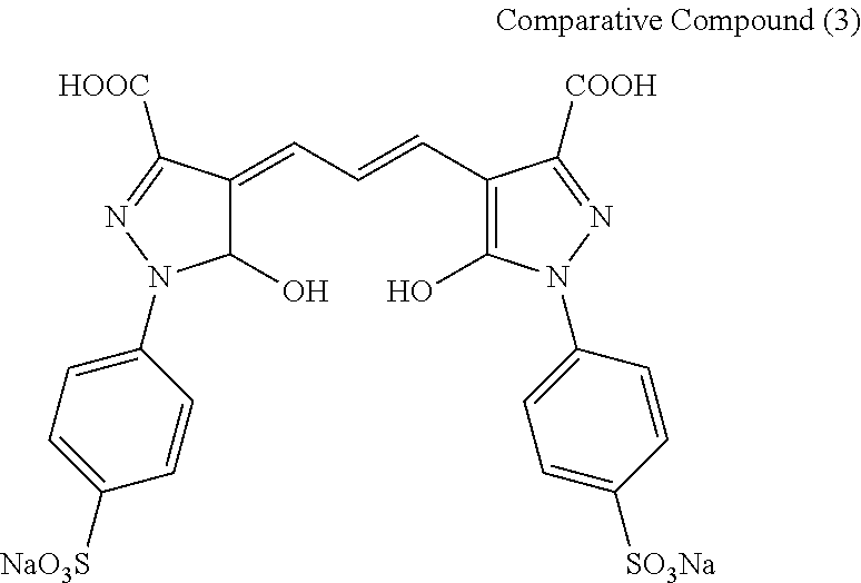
C1(O)C(=CC=CC2=C(O)N(C3=CC=C([SO3Na])C=C3)N=C2[COOH])C([HOOC])=NN1C1=CC=C([NaO3S])C=C1
